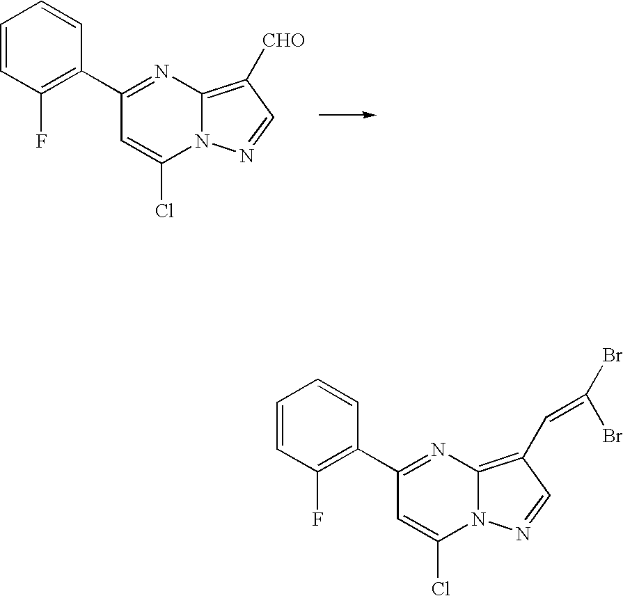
C1(C2=C(F)C=CC=C2)=NC2=C([CHO])C=NN2C(Cl)=C1.C1(C2=C(F)C=CC=C2)=NC2=C(C=C(Br)Br)C=NN2C(Cl)=C1
